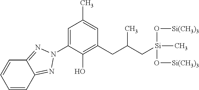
C12=NN(C3=CC(C)=CC(CC(C[Si](O[Si(CH3)3])(O[Si(CH3)3])C)C)=C3O)N=C1C=CC=C2
